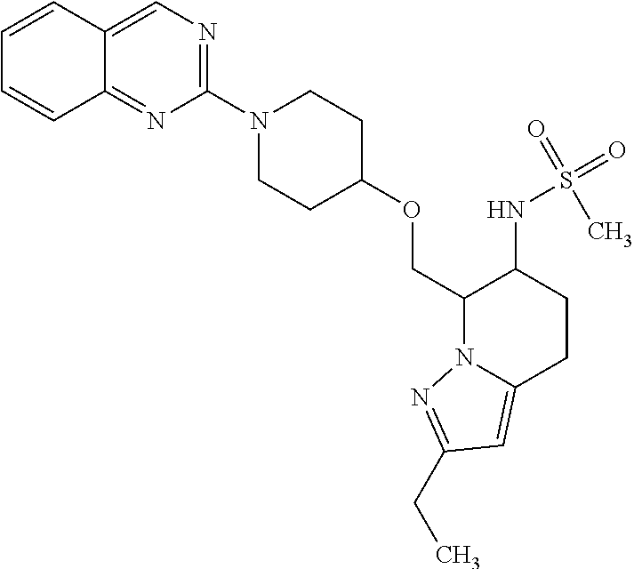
C(C1N2C(=CC(CC)=N2)CCC1NS(C)(=O)=O)OC1CCN(C2=NC=C3C(=N2)C=CC=C3)CC1
